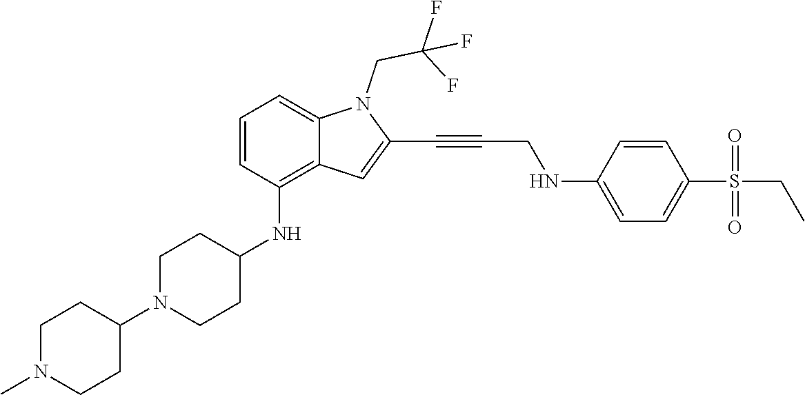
C(C#CC1=CC2=C(NC3CCN(C4CCN(C)CC4)CC3)C=CC=C2N1CC(F)(F)F)NC1=CC=C(S(CC)(=O)=O)C=C1
